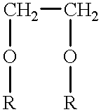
C(O[R])CO[R]
